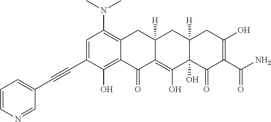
C1=C(C#CC2=CC=CN=C2)C(O)=C2C(=C1N(C)C)CC1([H])C(=C(O)C3(O)C([H])(C1)CC(O)=C(C(N)=O)C3=O)C2=O
